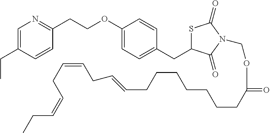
C1=C(CC)C=CC(CCOC2=CC=C(CC3SC(=O)N(COC(=O)CCCCCCCC=CCC=CCC=CCC)C3=O)C=C2)=N1
